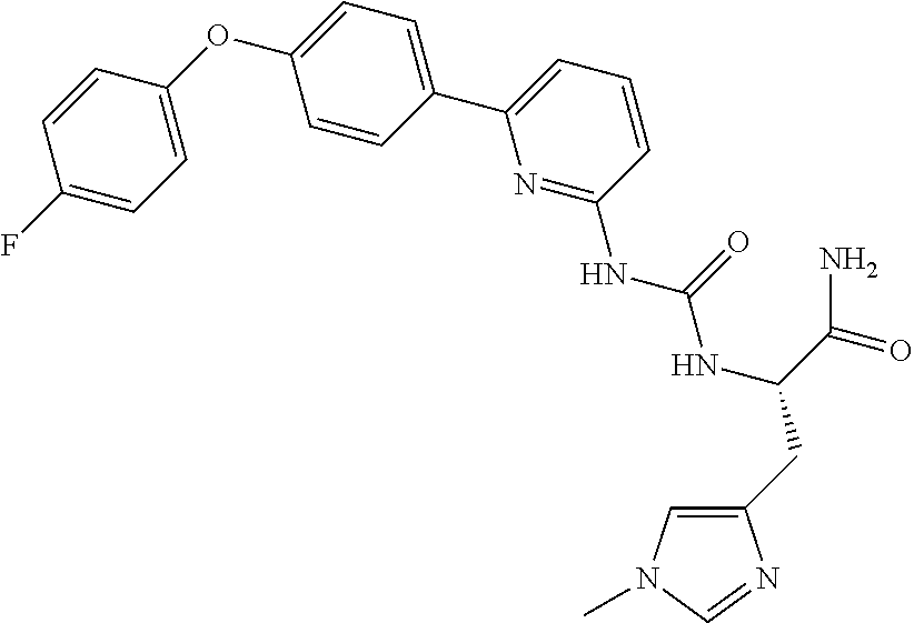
C1=CC(OC2=CC=C(C3=CC=CC(NC(NC(CC4=CN(C)C=N4)C(N)=O)=O)=N3)C=C2)=CC=C1F
